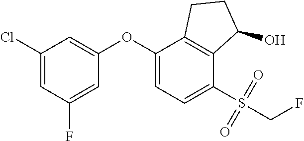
C1(OC2=CC=C(S(CF)(=O)=O)C3=C2CCC3O)=CC(Cl)=CC(F)=C1
